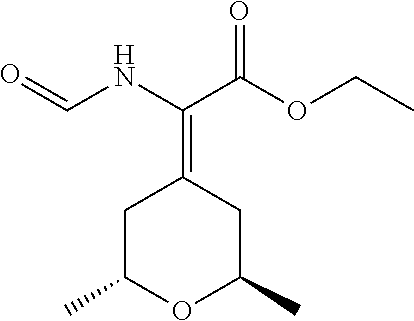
C1C(C)OC(C)CC1=C(NC=O)C(OCC)=O
